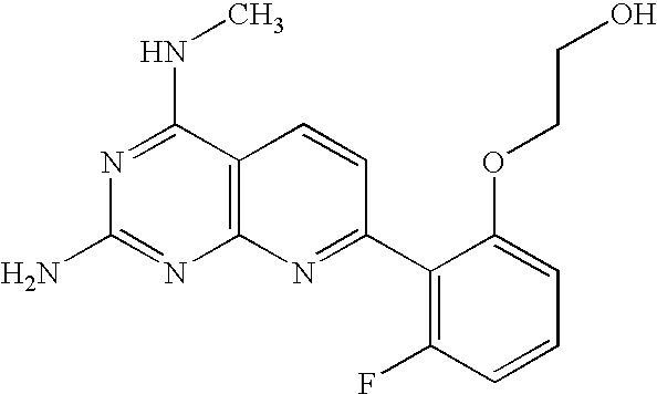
N1=C(NC)C2=C(N=C1N)N=C(C1=C(F)C=CC=C1OCCO)C=C2
